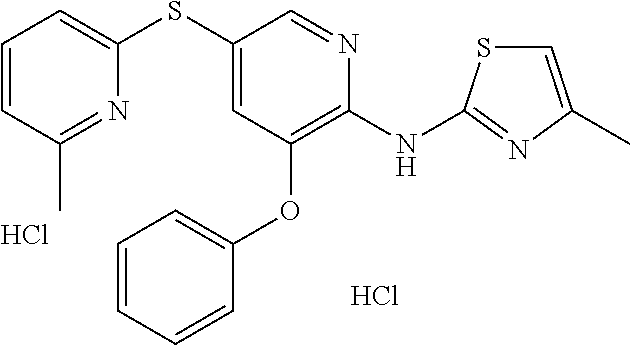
Cl.C1(SC2=CC(OC3=CC=CC=C3)=C(NC3=NC(C)=CS3)N=C2)=CC=CC(C)=N1.Cl
